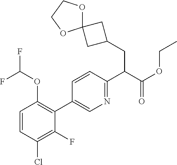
C1=CC(Cl)=C(F)C(C2=CN=C(C(CC3CC4(C3)OCCO4)C(=O)OCC)C=C2)=C1OC(F)F
